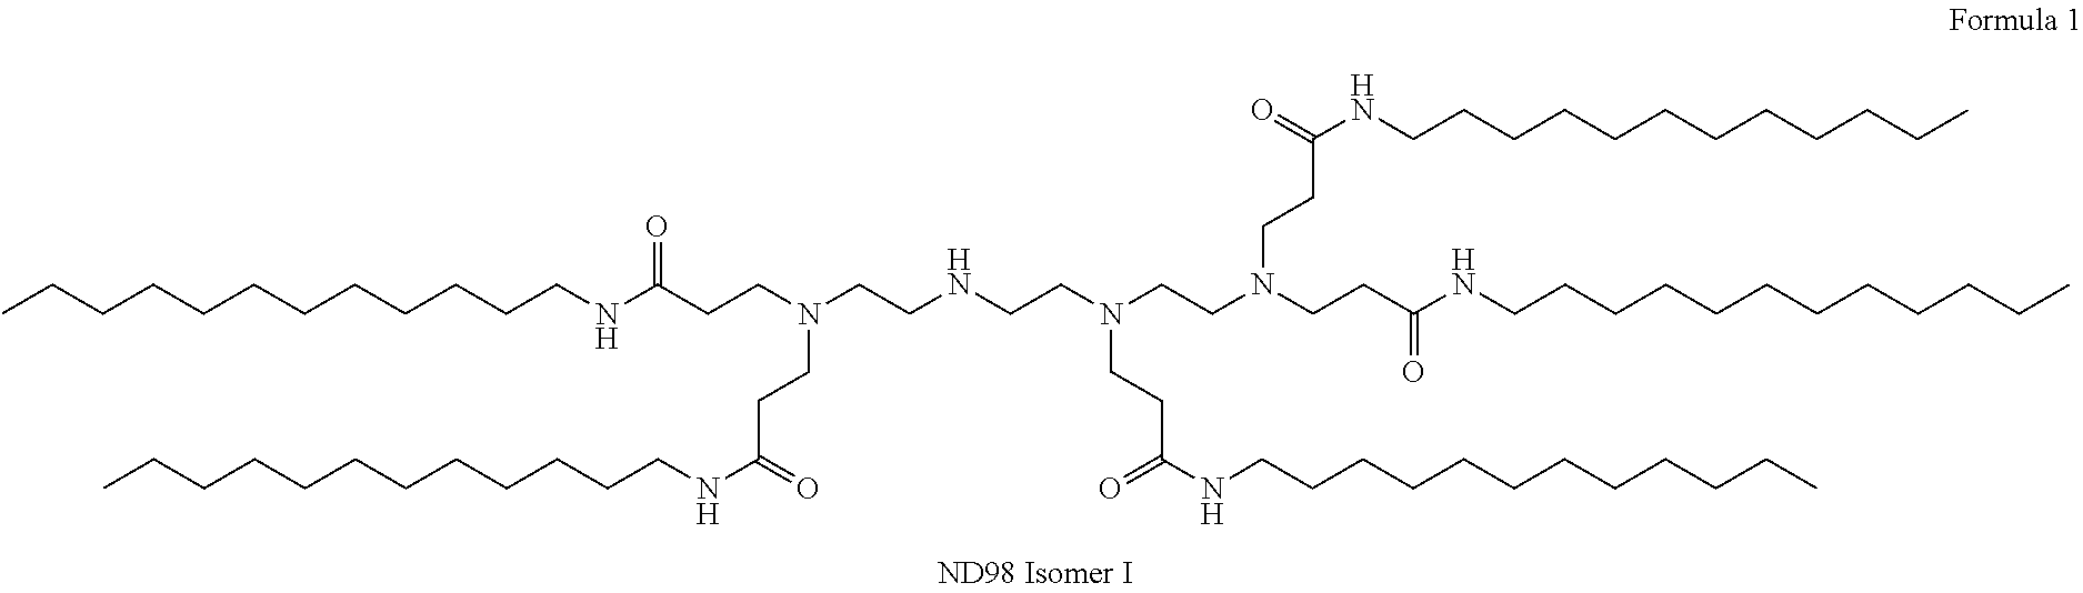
CCCCCCCCCCCCNC(CCN(CCNCCN(CCC(NCCCCCCCCCCCC)=O)CCN(CCC(NCCCCCCCCCCCC)=O)CCC(NCCCCCCCCCCCC)=O)CCC(NCCCCCCCCCCCC)=O)=O
